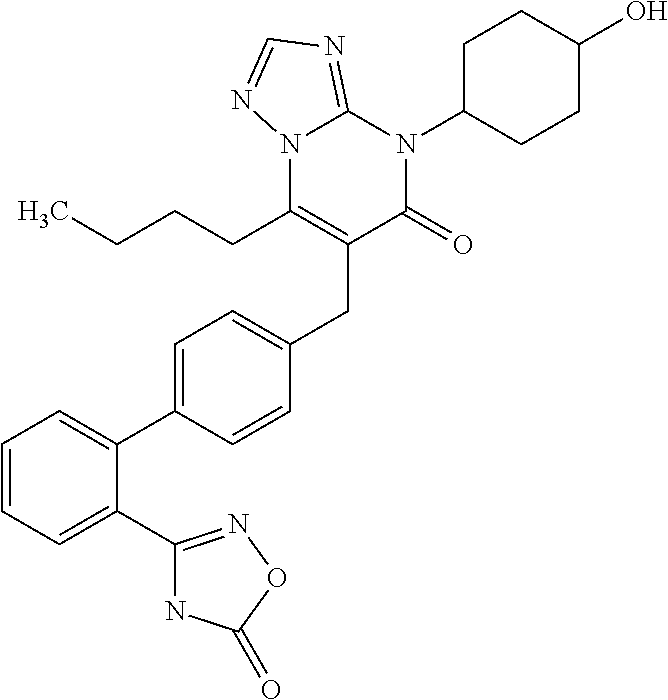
C1=CC=C(C2=NOC(=O)N2)C(C2=CC=C(CC3=C(CCCC)N4C(=NC=N4)N(C4CCC(O)CC4)C3=O)C=C2)=C1
